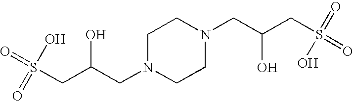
C1N(CC(CS(O)(=O)=O)O)CCN(CC(CS(=O)(=O)O)O)C1
